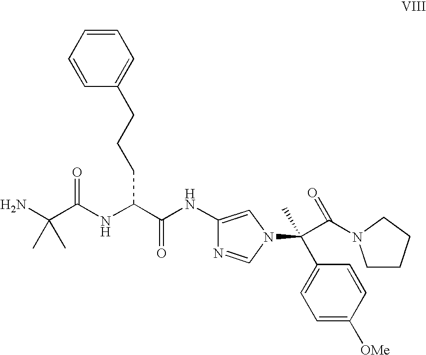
NC(C(NC(C(NC1=CN(C(C(N2CCCC2)=O)(C2=CC=C([OMe])C=C2)C)C=N1)=O)CCCC1=CC=CC=C1)=O)(C)C
